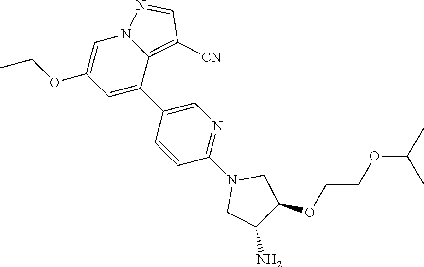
C1(OCC)=CN2C(=C([CN])C=N2)C(C2=CN=C(N3CC(N)C(OCCOC(C)C)C3)C=C2)=C1
